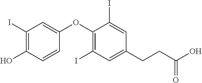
C1(I)=C(O)C=CC(OC2=C(I)C=C(CCC(O)=O)C=C2I)=C1
